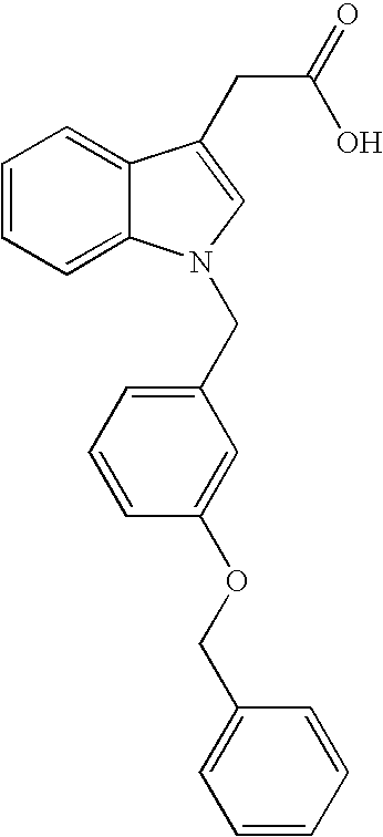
C1=CC=C2C(=C1)C(CC(=O)O)=CN2CC1=CC=CC(OCC2=CC=CC=C2)=C1
